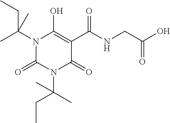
C(N1C(=O)C(C(NCC(O)=O)=O)=C(O)N(C(C)(CC)C)C1=O)(CC)(C)C
